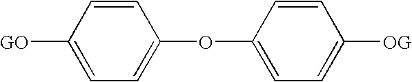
C1=CC([GO])=CC=C1OC1=CC=C([OG])C=C1
